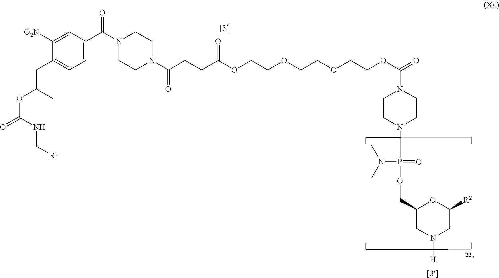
C(CCC(OCCOCCOCCOC(=O)N1CCN(P(=O)(N(C)C)OCC2CN([H])CC([R2])O2)CC1)=O)(=O)N1CCN(C(C2=CC=C(CC(C)OC(NC[R1])=O)C([O2N])=C2)=O)CC1
